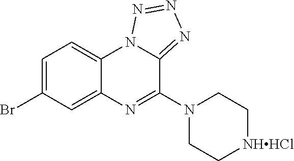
C1(Br)=CC=C2C(=C1)N=C(N1CC[NHHCl]CC1)C1=NN=NN21
